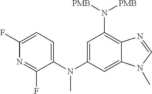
C12=C(N([PMB])[PMB])C=C(N(C3=CC=C(F)N=C3F)C)C=C1N(C)C=N2
